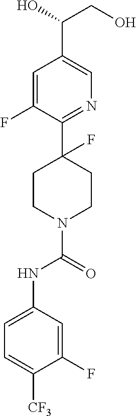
C1=C(F)C(C2(F)CCN(C(=O)NC3=CC=C([CF3])C(F)=C3)CC2)=NC=C1C(O)CO
